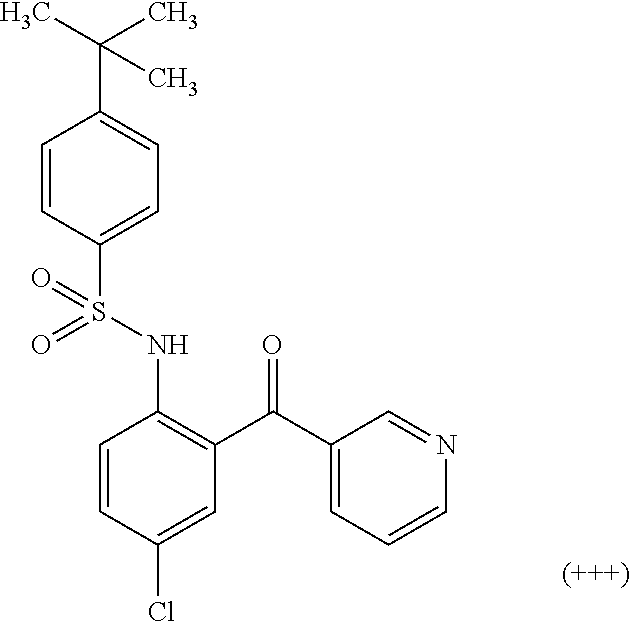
C1=CC(Cl)=CC(C(C2=CC=CN=C2)=O)=C1NS(C1=CC=C(C(C)(C)C)C=C1)(=O)=O
